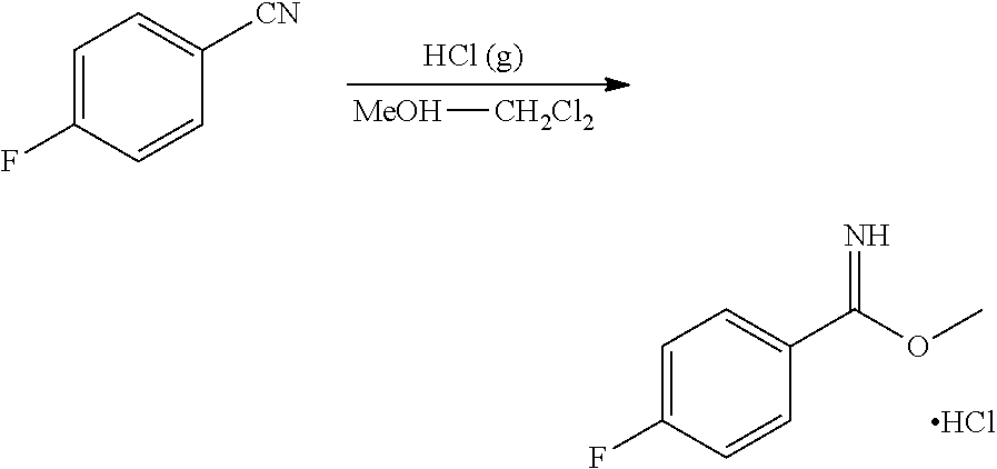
[MeOH][CH2Cl2].C1=C(F)C=CC([CN])=C1.C1=C(F)C=CC(C(OC)=N)=C1.Cl
